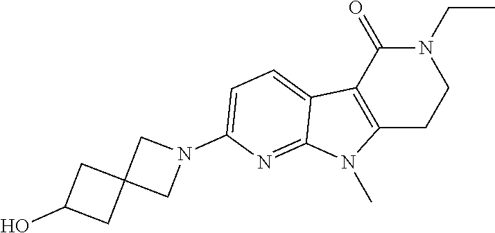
C1(=O)N(CC)CCC2=C1C1=CC=C(N3CC4(C3)CC(O)C4)N=C1N2C
